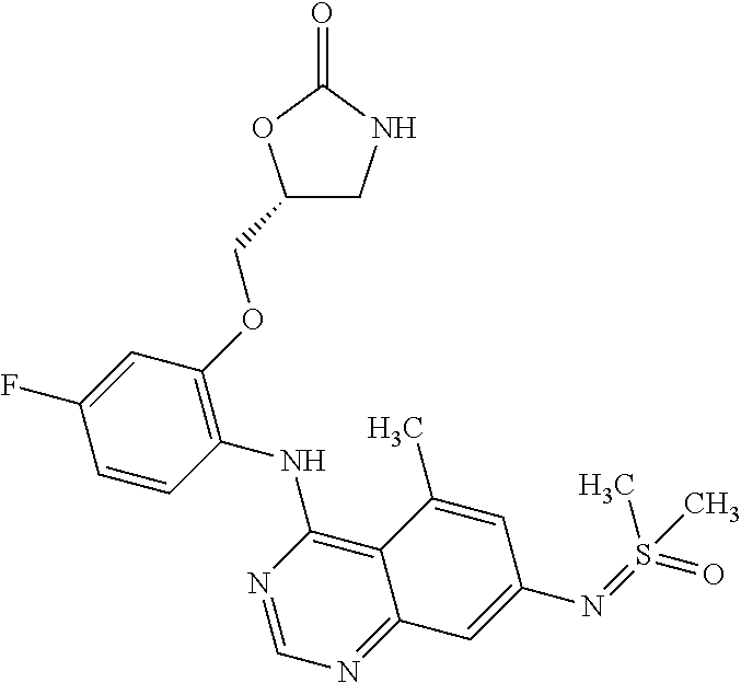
C1=CC(NC2=C3C(=NC=N2)C=C(N=S(=O)(C)C)C=C3C)=C(OCC2CNC(=O)O2)C=C1F
